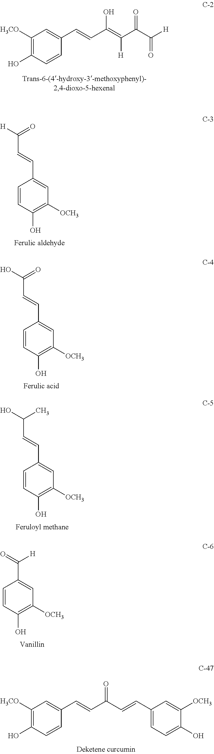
C1([H3CO])=C(O)C=CC(C=CC(=C(C(C([H])=O)=O)[H])O)=C1.C1=CC(O)=C([OCH3])C=C1C=CC([H])=O.C1=CC(O)=C([OCH3])C=C1C=CC(O)=O.C1=CC(O)=C([OCH3])C=C1C=CC(O)C.C1=CC(O)=C([OCH3])C=C1C(=O)[H].C1([H3CO])=C(O)C=CC(C=CC(C=CC2=CC=C(O)C([OCH3])=C2)=O)=C1
